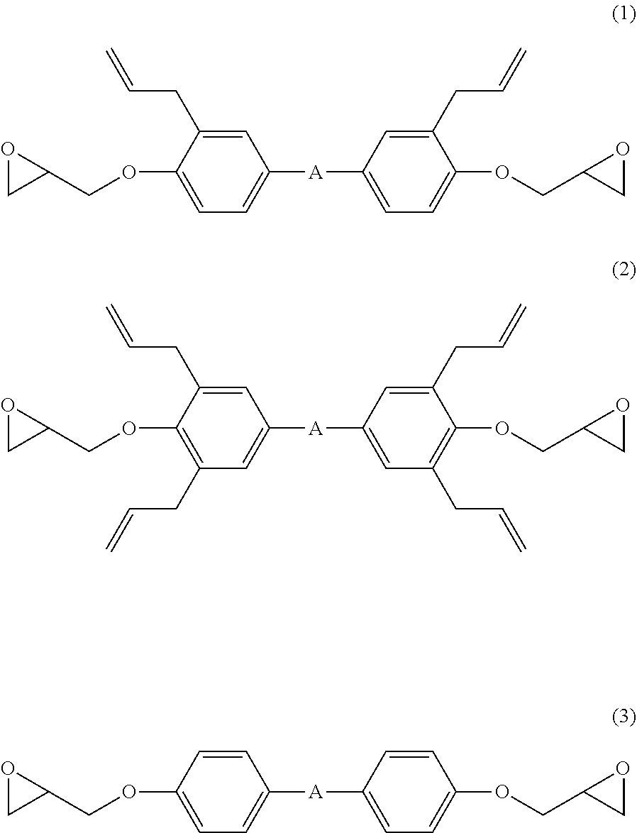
C1(OCC2OC2)=CC=C([A]C2=CC=C(OCC3OC3)C(CC=C)=C2)C=C1CC=C.C1(OCC2OC2)=C(CC=C)C=C([A]C2=CC(CC=C)=C(OCC3OC3)C(CC=C)=C2)C=C1CC=C.C1(OCC2OC2)=CC=C([A]C2=CC=C(OCC3OC3)C=C2)C=C1
